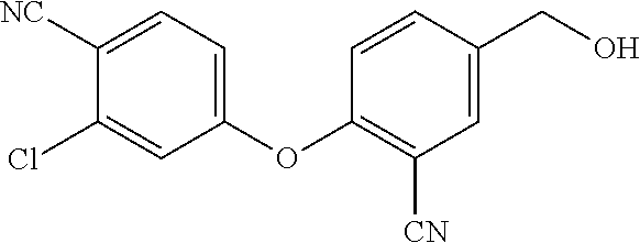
C1([NC])=CC=C(OC2=C([CN])C=C(CO)C=C2)C=C1Cl
